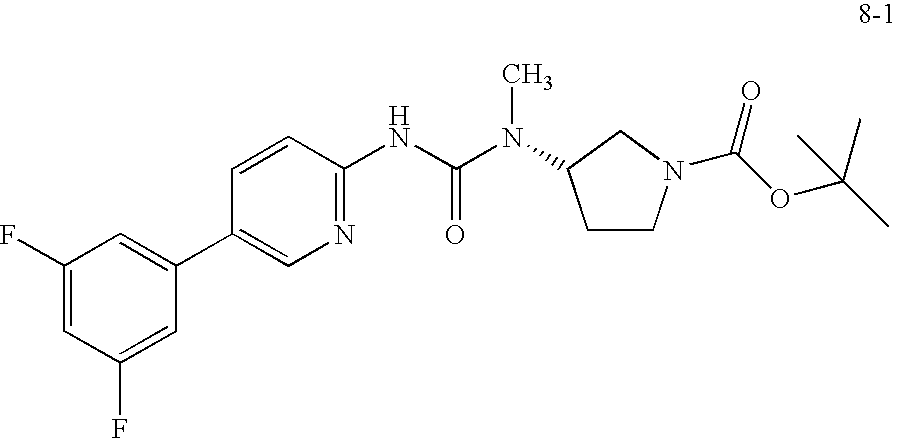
C1(F)=CC(F)=CC(C2=CN=C(NC(N(C)C3CCN(C(OC(C)(C)C)=O)C3)=O)C=C2)=C1
